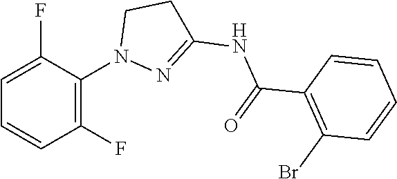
C(C1=C(Br)C=CC=C1)(=O)NC1=NN(C2=C(F)C=CC=C2F)CC1
